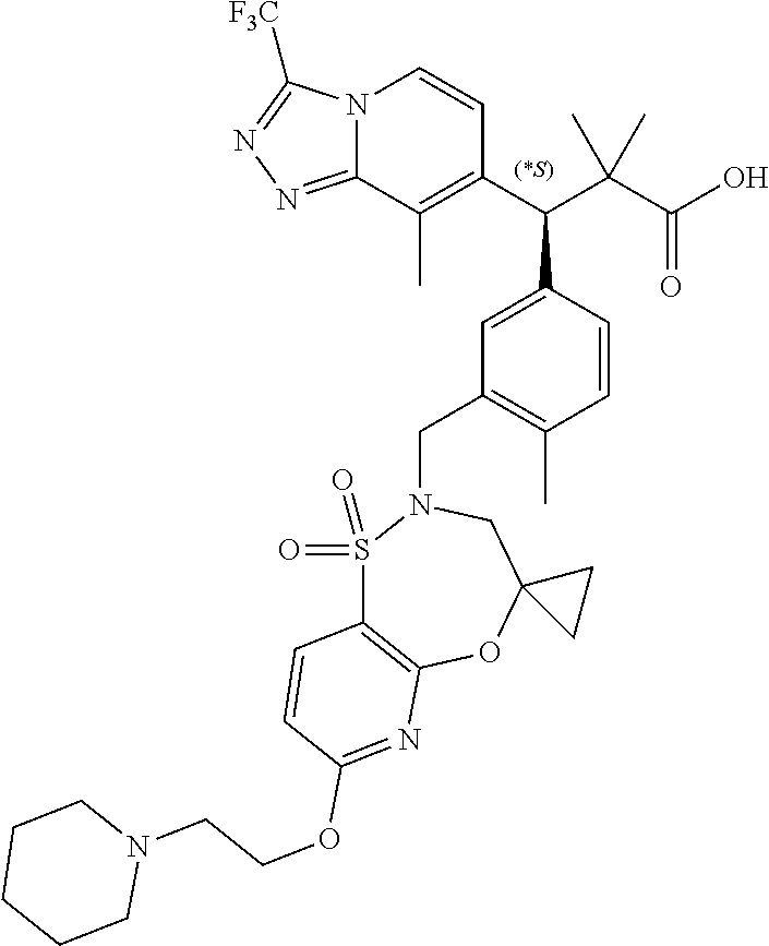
C12(CN(CC3=C(C)C=CC(C(C4=C(C)C5=NN=C([F3C])N5C=C4)C(C(O)=O)(C)C)=C3)S(=O)(=O)C3=C(O1)N=C(OCCN1CCCCC1)C=C3)CC2
